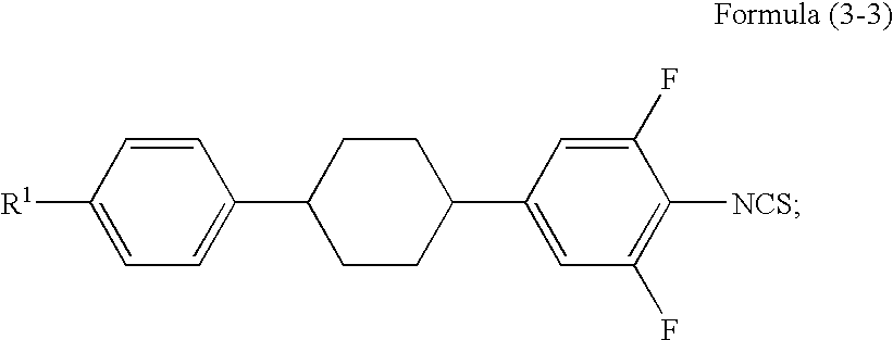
C1=C(C2CCC(C3=CC=C([R1])C=C3)CC2)C=C(F)C([NCS])=C1F
